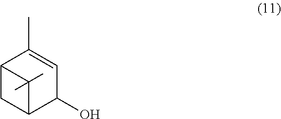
C12CC(C(O)C=C1C)C2(C)C
